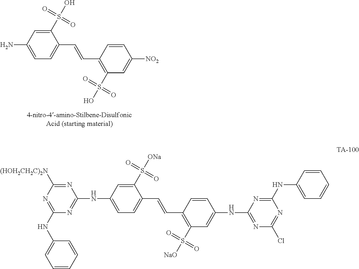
C1=C(N)C=C(S(O)(=O)=O)C(C=CC2=C(S(O)(=O)=O)C=C([NO2])C=C2)=C1.C1=C(NC2=NC(NC3=CC=CC=C3)=NC([(HOH2CH2C)2N])=N2)C=C(S([ONa])(=O)=O)C(C=CC2=C(S([NaO])(=O)=O)C=C(NC3=NC(Cl)=NC(NC4=CC=CC=C4)=N3)C=C2)=C1
